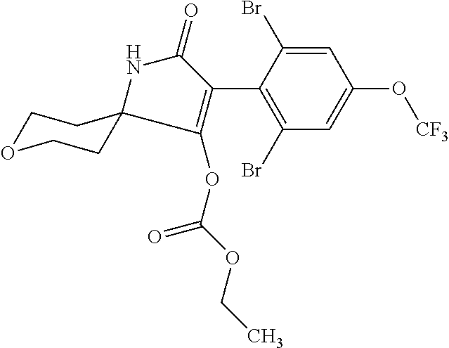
C1=C(Br)C(C2=C(OC(OCC)=O)C3(NC2=O)CCOCC3)=C(Br)C=C1O[CF3]
